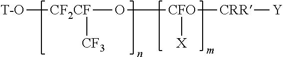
O([CFO]([CRR][Y])[X])[CF2CF]([CF3])[T-O]
